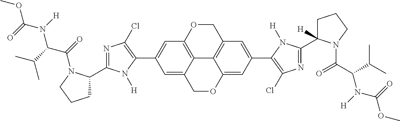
C12=C3OCC4=C1C(=CC(C1=C(Cl)N=C(C5([H])CCCN5C(=O)C(C(C)C)N([H])C(=O)OC)N1[H])=C4)OCC2=CC(C1=C(Cl)N=C(C2CCCN2C(=O)C(C(C)C)N([H])C(=O)OC)N1[H])=C3
